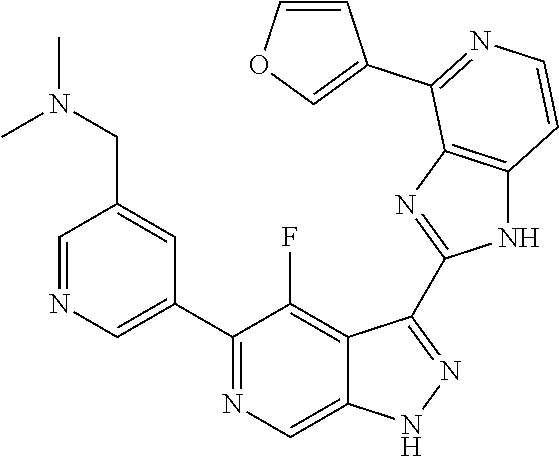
C1=NC=C(C2=NC=C3C(=C2F)C(C2=NC4=C(N2)C=CN=C4C2=COC=C2)=NN3)C=C1CN(C)C
